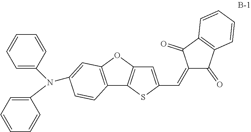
C12=C(OC3=C1SC(C=C1C(=O)C4=C(C1=O)C=CC=C4)=C3)C=C(N(C1=CC=CC=C1)C1=CC=CC=C1)C=C2
